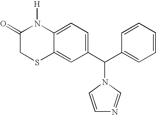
C12=CC(C(C3=CC=CC=C3)N3C=NC=C3)=CC=C1N([H])C(=O)CS2
